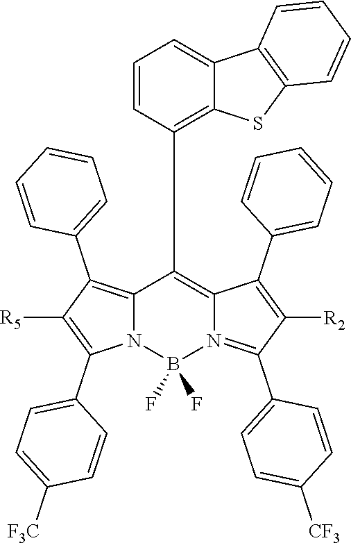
C12=C(C3=CC=CC=C3)C([R5])=C(C3=CC=C([F3C])C=C3)N1B(F)(F)N1=C(C3=CC=C([CF3])C=C3)C([R2])=C(C3=CC=CC=C3)C1=C2C1=C2C(=CC=C1)C1=C(S2)C=CC=C1
